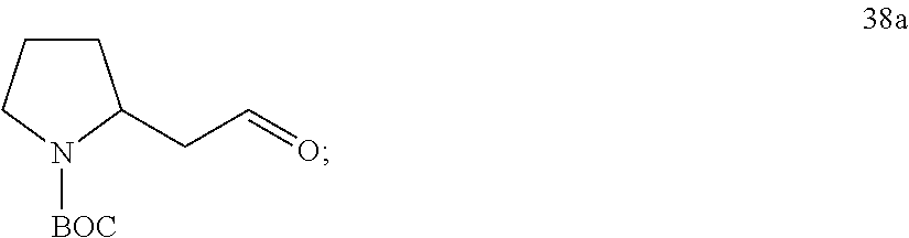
C1CCN([BOC])C1CC=O
